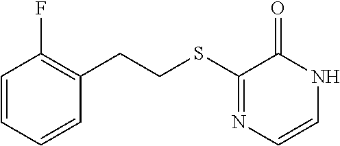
C(SC1=NC=CNC1=O)CC1=C(F)C=CC=C1
